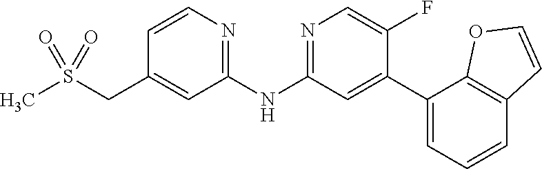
C1=CN=C(NC2=NC=C(F)C(C3=CC=CC4=C3OC=C4)=C2)C=C1CS(C)(=O)=O
